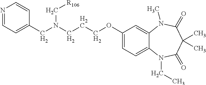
C1(CN(CCCOC2=CC=C3C(=C2)N(C)C(=O)C(C)(C)C(=O)N3CC)C[R106])=CC=NC=C1
